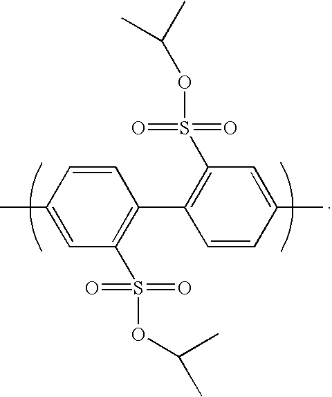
C1=CC(C)=CC(S(OC(C)C)(=O)=O)=C1C1=C(S(OC(C)C)(=O)=O)C=C(C)C=C1
